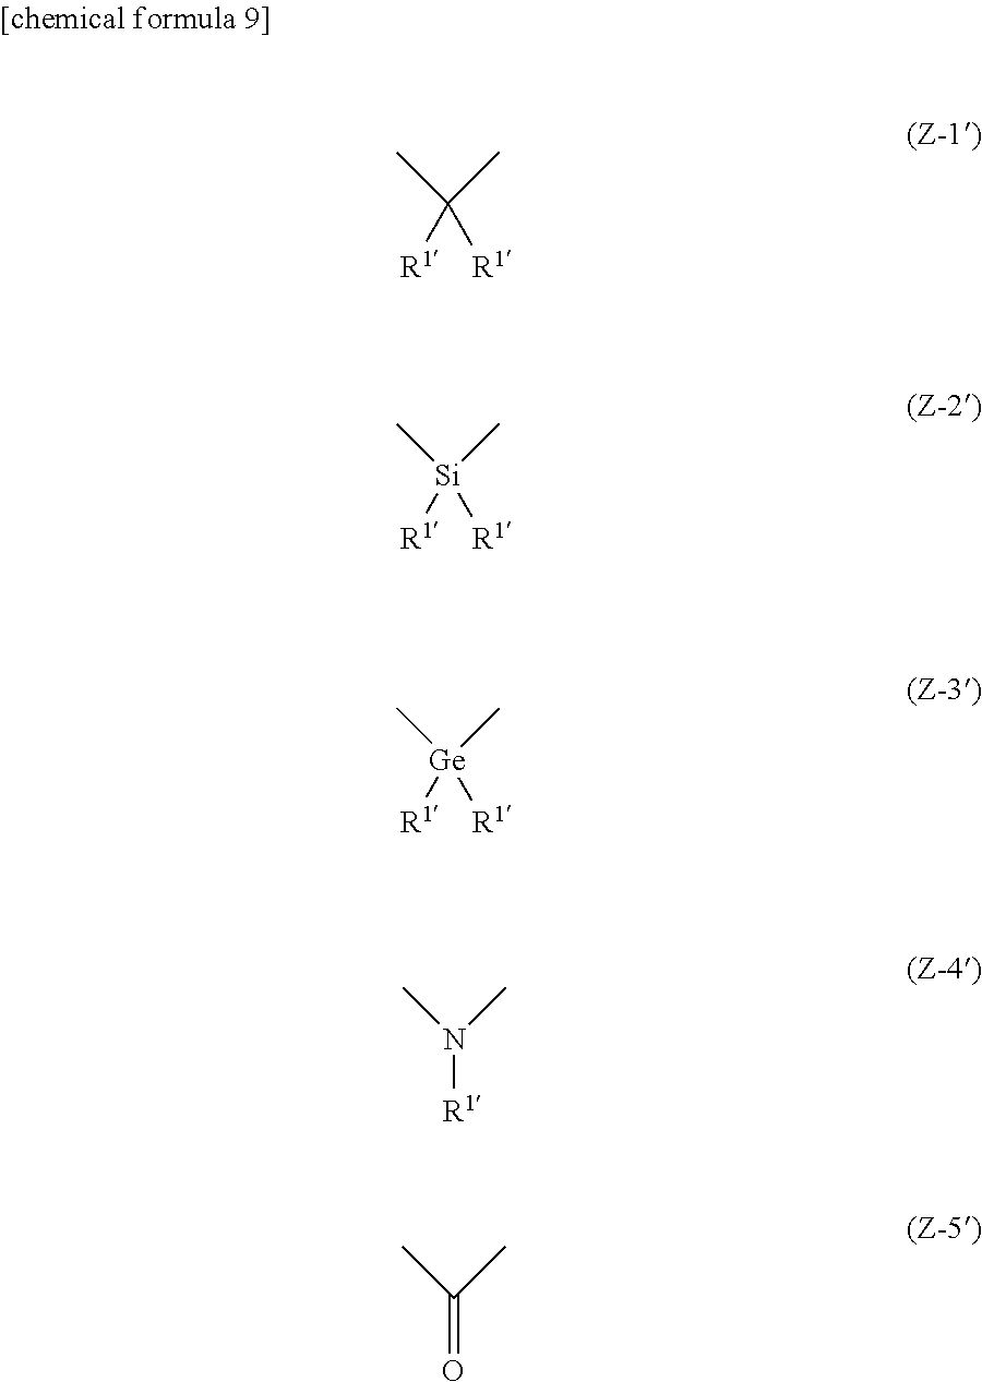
C([R1])([R1])(C)C.[Si]([R1])([R1])(C)C.[Ge]([R1])([R1])(C)C.N([R1])(C)C.C(=O)(C)C
